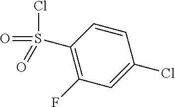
C1(F)=C(S(=O)(Cl)=O)C=CC(Cl)=C1
